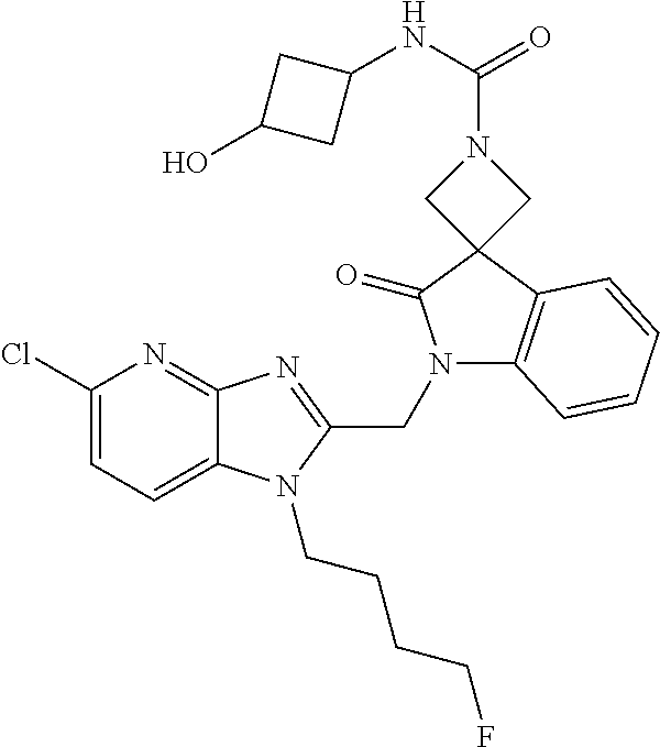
C1(Cl)=CC=C2C(=N1)N=C(CN1C3=C(C4(C1=O)CN(C(NC1CC(O)C1)=O)C4)C=CC=C3)N2CCCCF
